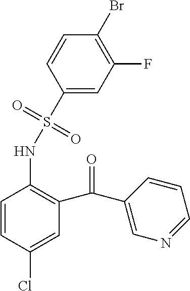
C1(S(NC2=C(C(C3=CN=CC=C3)=O)C=C(Cl)C=C2)(=O)=O)=CC(F)=C(Br)C=C1
